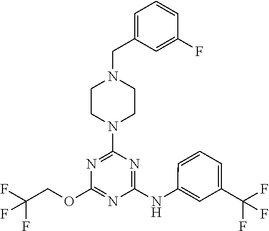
C1CN(CC2=CC=CC(F)=C2)CCN1C1=NC(OCC(F)(F)F)=NC(NC2=CC(C(F)(F)F)=CC=C2)=N1
